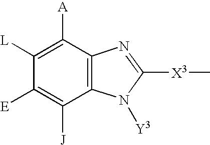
C1([A])=C([L])C([E])=C([J])C2=C1N=C([X3]C)N2[Y3]
